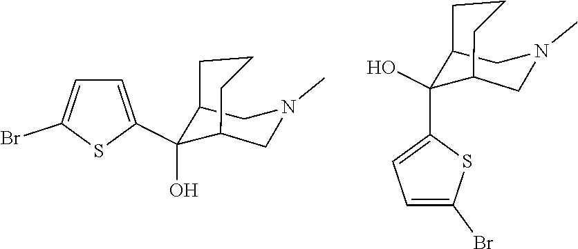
C1(O)(C2=CC=C(Br)S2)C2CCCC1CN(C)C2.C1(C2=CC=C(Br)S2)(O)C2CCCC1CN(C)C2
